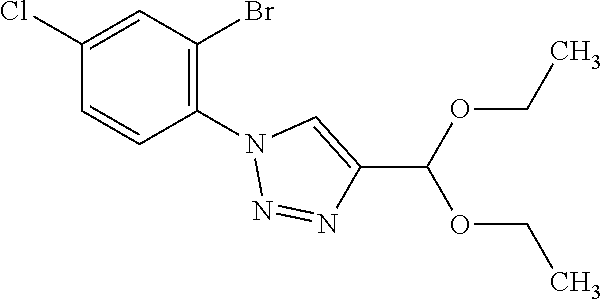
C1(N2N=NC(C(OCC)OCC)=C2)=C(Br)C=C(Cl)C=C1
